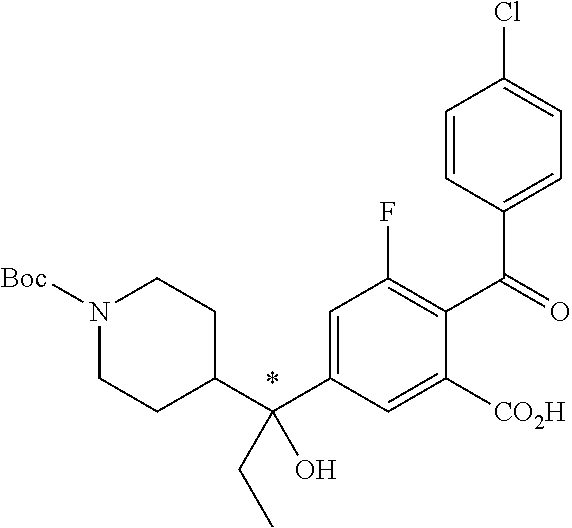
C1=CC(C(=O)C2=C(F)C=C(C(C3CCN([Boc])CC3)(O)CC)C=C2[CO2H])=CC=C1Cl
